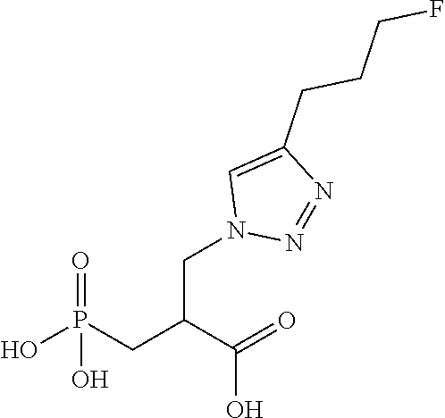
C1=C(CCCF)N=NN1CC(CP(O)(=O)O)C(=O)O
